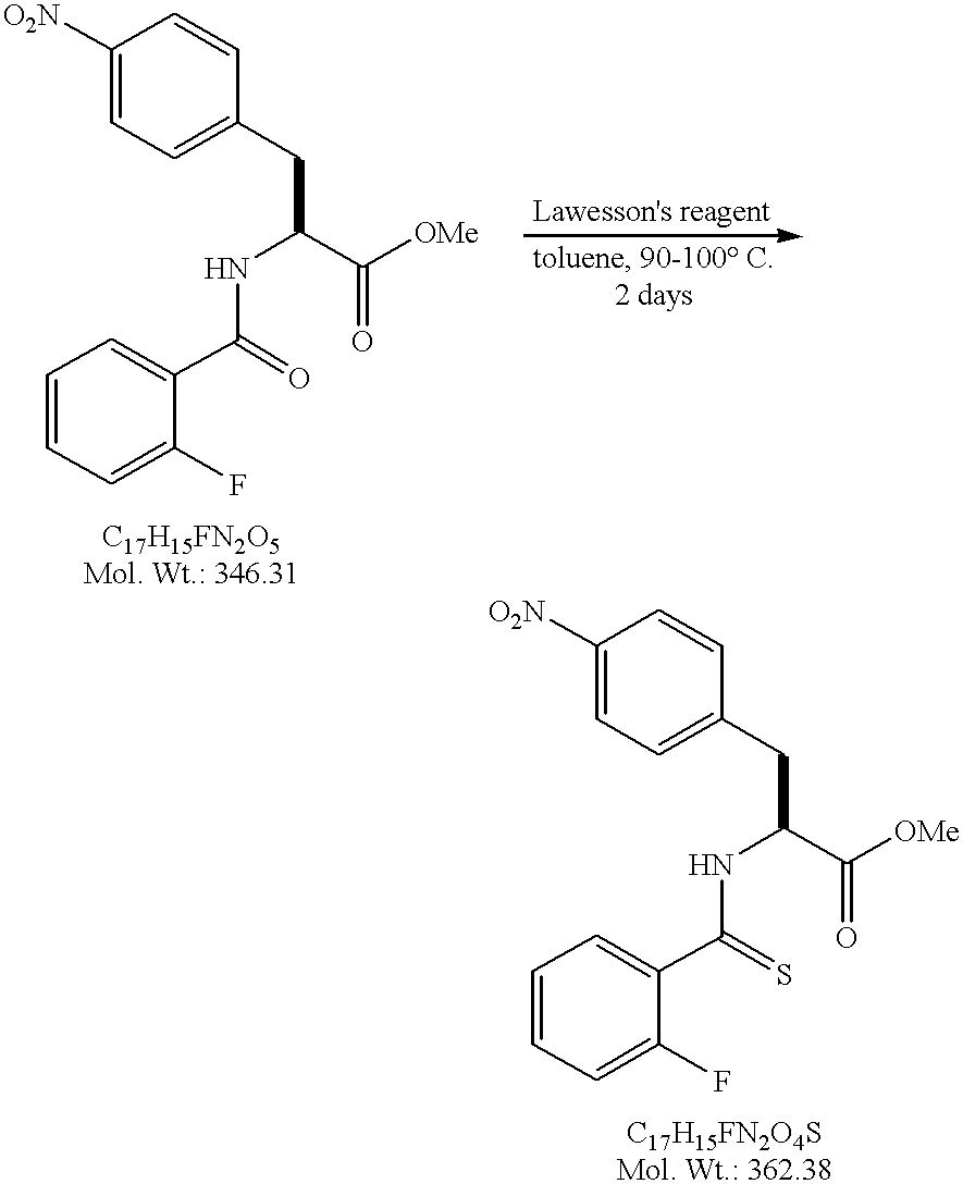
C1([O2N])=CC=C(CC(C([OMe])=O)NC(C2=CC=CC=C2F)=O)C=C1.C1([O2N])=CC=C(CC(C([OMe])=O)NC(C2=CC=CC=C2F)=S)C=C1
